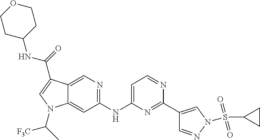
C1(C2=CN(S(C3CC3)(=O)=O)N=C2)=NC(NC2=NC=C3C(=C2)N(C(C)[F3C])C=C3C(=O)NC2CCOCC2)=CC=N1
